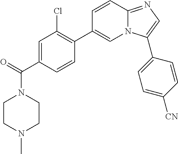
N1(C(=O)C2=CC(Cl)=C(C3=CN4C(=NC=C4C4=CC=C([CN])C=C4)C=C3)C=C2)CCN(C)CC1
